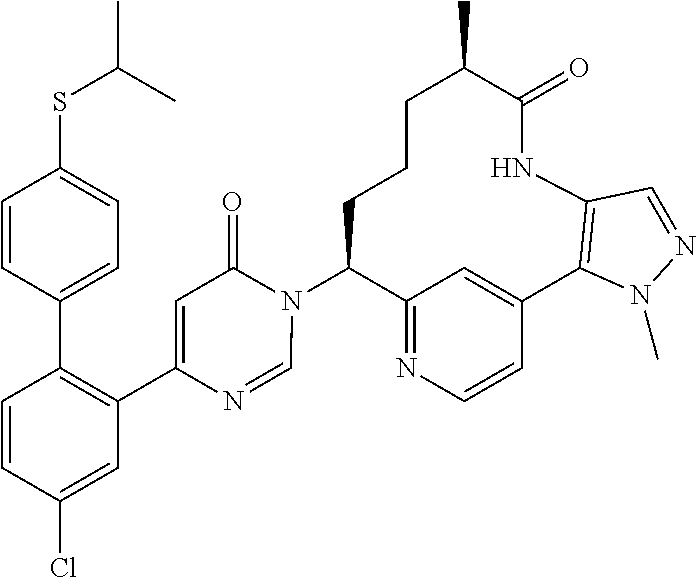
C12=NC=CC(=C1)C1=C(NC(=O)C(C)CCCC2N2C(=O)C=C(C3=C(C4=CC=C(SC(C)C)C=C4)C=CC(Cl)=C3)N=C2)C=NN1C
